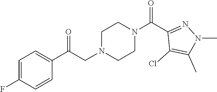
C1=C(F)C=CC(C(CN2CCN(C(C3=NN(C)C(C)=C3Cl)=O)CC2)=O)=C1
